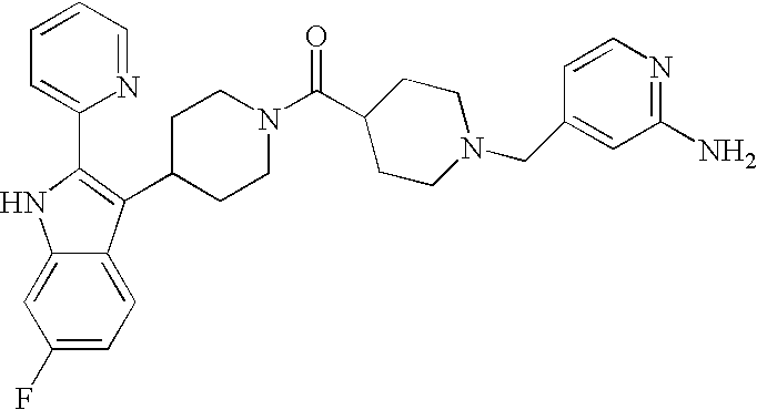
C12=CC(F)=CC=C1C(C1CCN(C(C3CCN(CC4=CC(N)=NC=C4)CC3)=O)CC1)=C(C1=CC=CC=N1)N2
